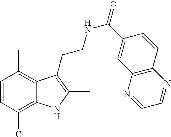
C1=CC(Cl)=C2C(=C1C)C(CCNC(=O)C1=CC3=C(C=C1)N=CC=N3)=C(C)N2
